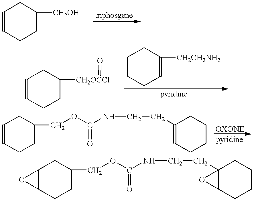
C1=CCCC(COC(=O)NCCC2=CCCCC2)C1.C1=CCCC([CH2OH])C1.C1=CCCC([CH2OCCl]=O)C1.C1CCC=C([CH2CH2NH2])C1.C12C(CCC(COC(NCCC34C(CCCC3)O4)=O)C1)O2
